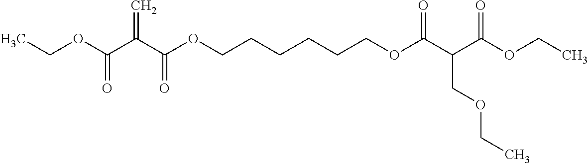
CCOC(C(C(OCCCCCCOC(C(C(OCC)=O)COCC)=O)=O)=C)=O
